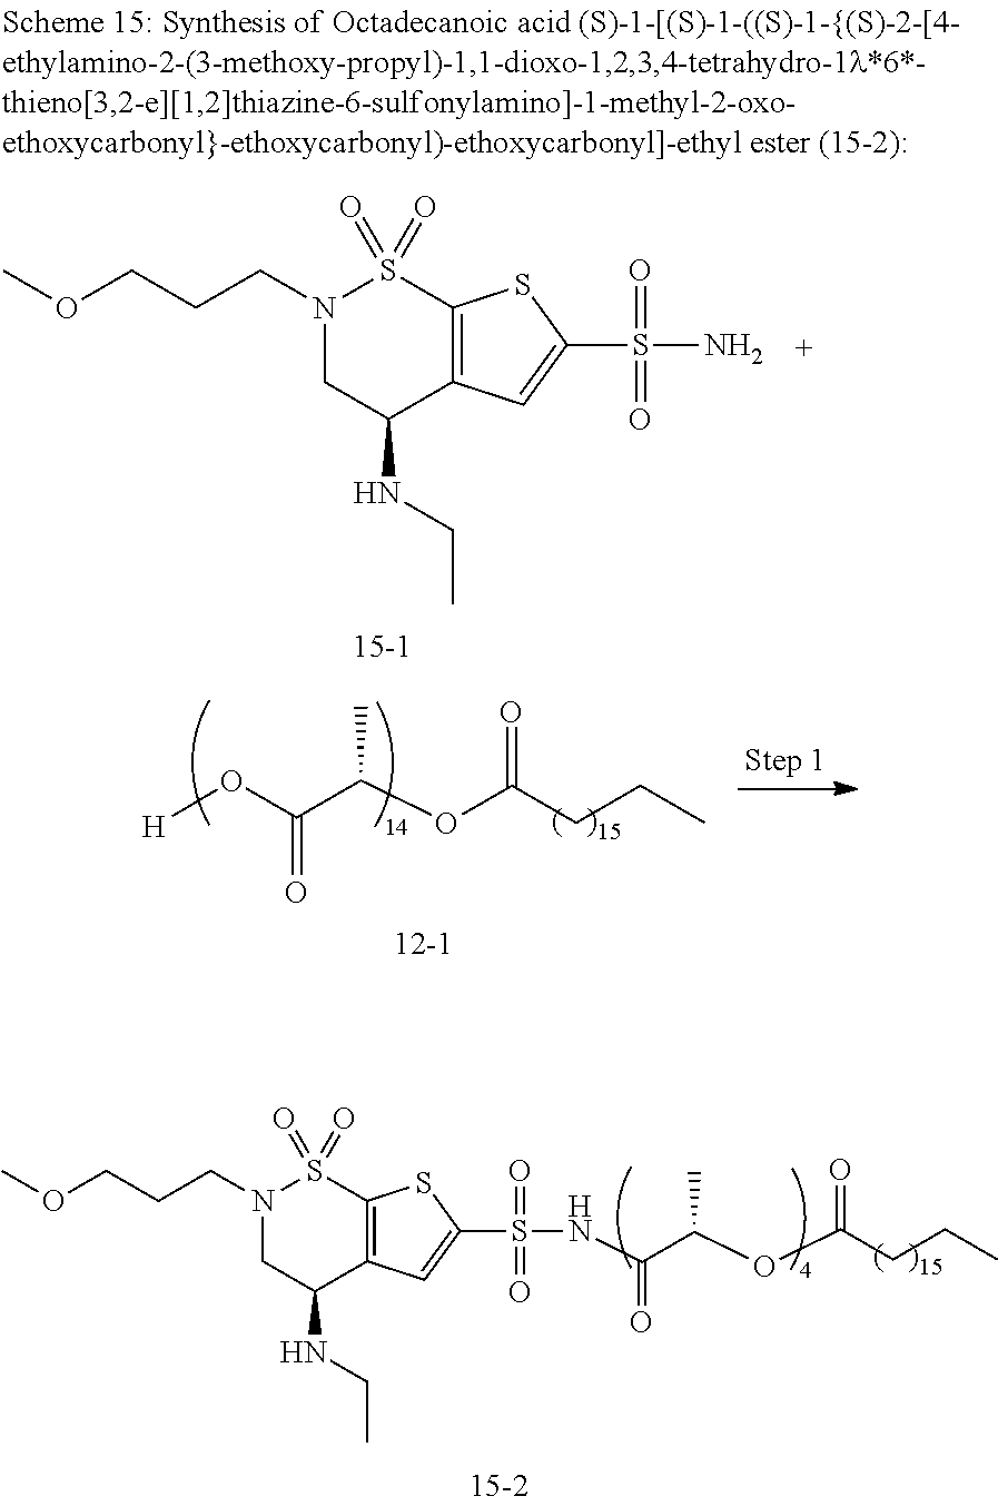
[H]OC(C(OC(CCC)=O)C)=O.N1(CCCOC)CC(NCC)C2=C(S1(=O)=O)SC(S(N)(=O)=O)=C2.S(NC(C(OC(CCC)=O)C)=O)(=O)(=O)C1=CC2=C(S(=O)(=O)N(CCCOC)CC2NCC)S1
